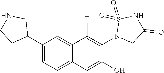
C1(C2CNCC2)=CC=C2C(=C1)C(F)=C(N1CC(=O)NS1(=O)=O)C(O)=C2
